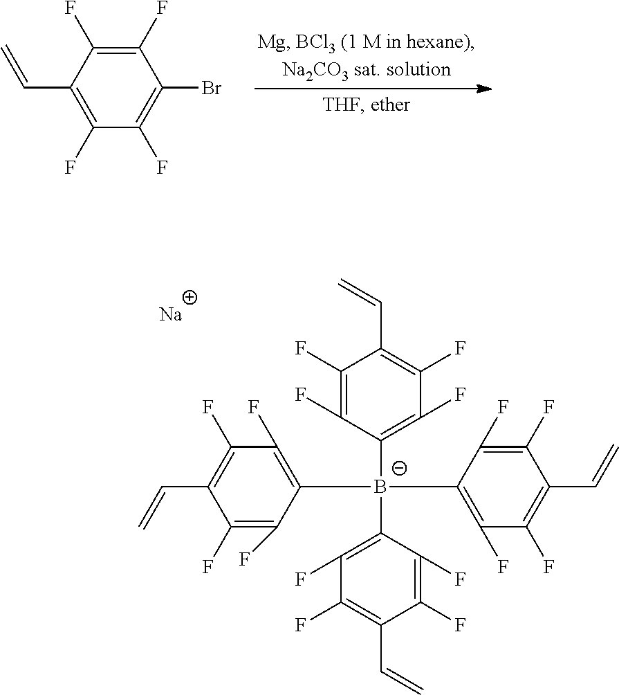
C1(F)=C(C=C)C(F)=C(F)C(Br)=C1F.C1(F)=C(F)C([B-](C2=C(F)C(F)=C(C=C)C(F)=C2F)(C2=C(F)C(F)=C(C=C)C(F)=C2F)C2=C(F)C(F)=C(C=C)C(F)=C2F)=C(F)C(F)=C1C=C.[Na]
